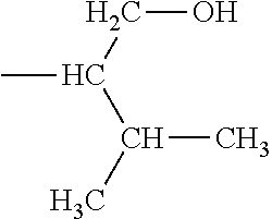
C(CO)(C(C)C)C
